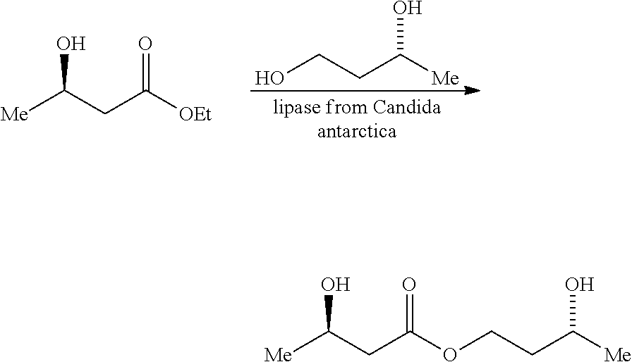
[Me]C(CC([OEt])=O)O.OCCC([Me])O.[Me]C(CC(=O)OCCC([Me])O)O
